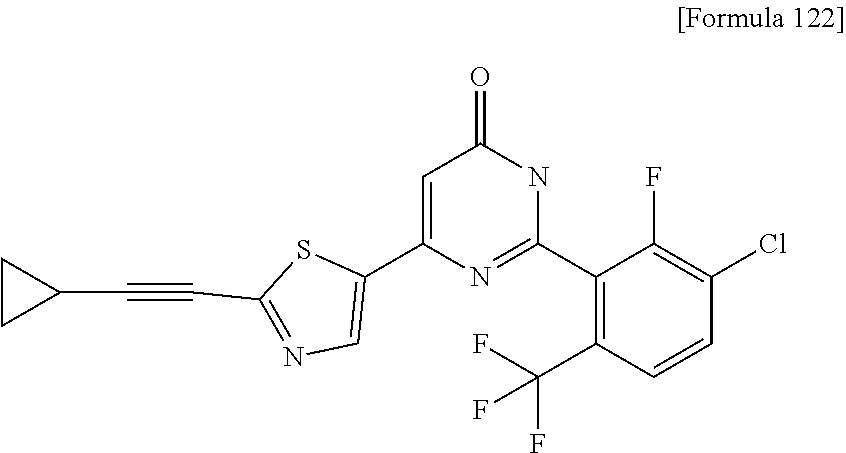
C1(C2=CC(=O)NC(C3=C(C(F)(F)F)C=CC(Cl)=C3F)=N2)=CN=C(C#CC2CC2)S1
